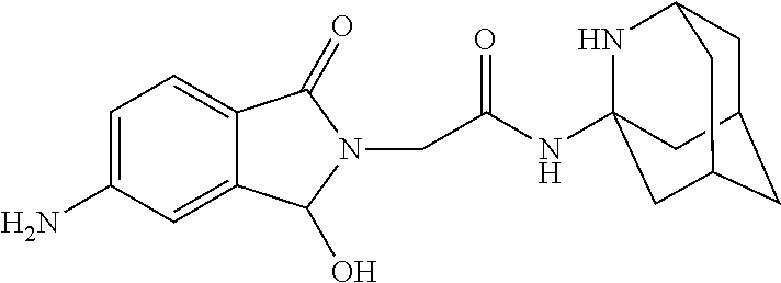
N(C(CN1C(=O)C2=CC=C(N)C=C2C1O)=O)C12NC3CC(CC(C1)C3)C2
